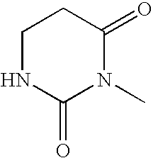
C1NC(=O)N(C)C(=O)C1
